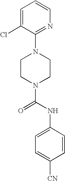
C1(N2CCN(C(NC3=CC=C([CN])C=C3)=O)CC2)=NC=CC=C1Cl
